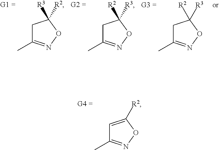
C1=C([R2])ON=C1C.C1C(C)=NOC1([R3])[R2].C1C(C)=NOC1([R2])[R3].C1C(C)=NOC1([R2])[R3]
